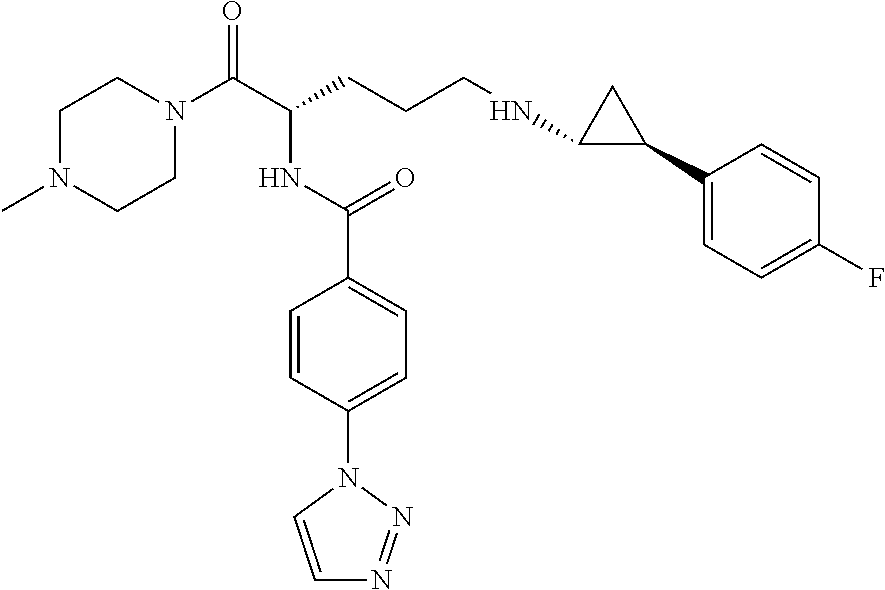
CN1CCN(C(C(NC(C2=CC=C(N3C=CN=N3)C=C2)=O)CCCNC2C(C3=CC=C(F)C=C3)C2)=O)CC1
